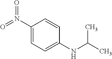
C1(N(=O)=O)=CC=C(NC(C)C)C=C1
